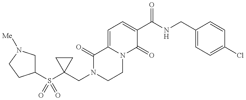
C1(CN2CCN3C(=CC=C(C(NCC4=CC=C(Cl)C=C4)=O)C3=O)C2=O)(S(C2CN([Me])CC2)(=O)=O)CC1
